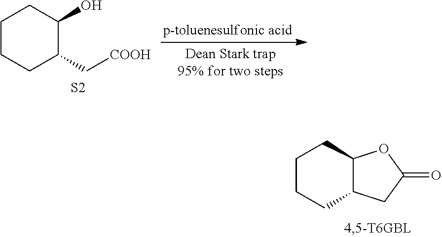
C1CCC(C[COOH])C(O)C1.[S2].C1CCC2C(C1)OC(=O)C2
